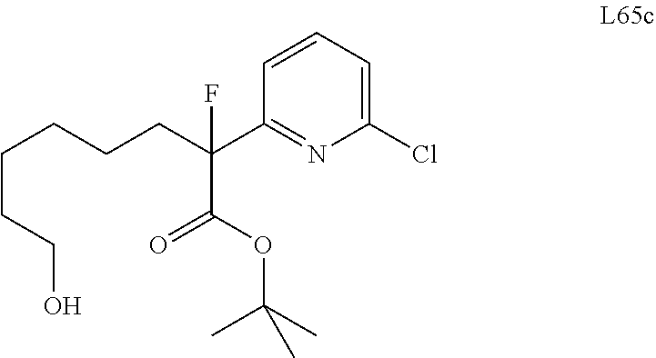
C1(Cl)=CC=CC(C(CCCCCCO)(C(OC(C)(C)C)=O)F)=N1
